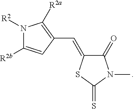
C1(=O)C(=CC2=C([R2a])N([R2])C([R2b])=C2)SC(=S)N1C
